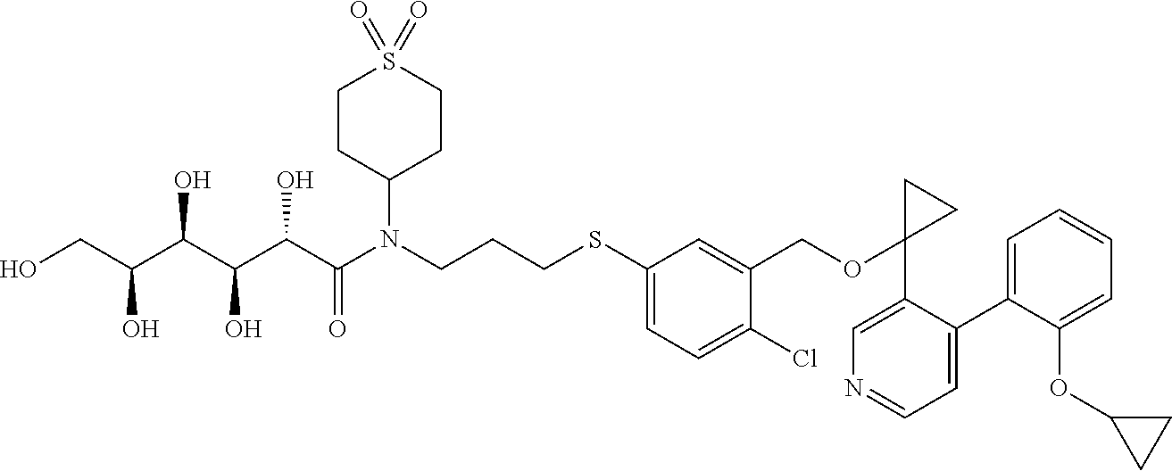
OCC(C(C(C(C(N(CCCSC1=CC=C(Cl)C(COC2(C3=CN=CC=C3C3=CC=CC=C3OC3CC3)CC2)=C1)C1CCS(=O)(=O)CC1)=O)O)O)O)O
